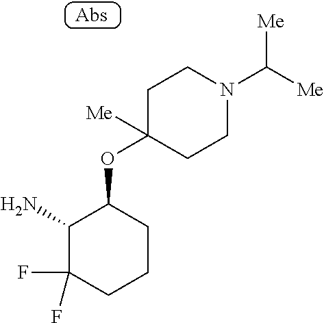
C1(N)C(F)(F)CCCC1OC1([Me])CCN(C([Me])[Me])CC1
